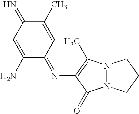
C1(N=C2C=C(C)C(=N)C=C2N)=C(C)N2N(C1=O)CCC2
